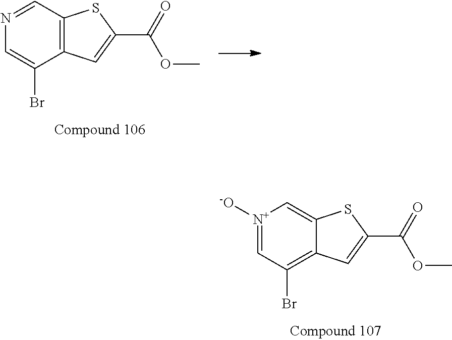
[N+]1([-O])=CC(Br)=C2C(=C1)SC(C(=O)OC)=C2.C12=C(SC(C(=O)OC)=C1)C=NC=C2Br
